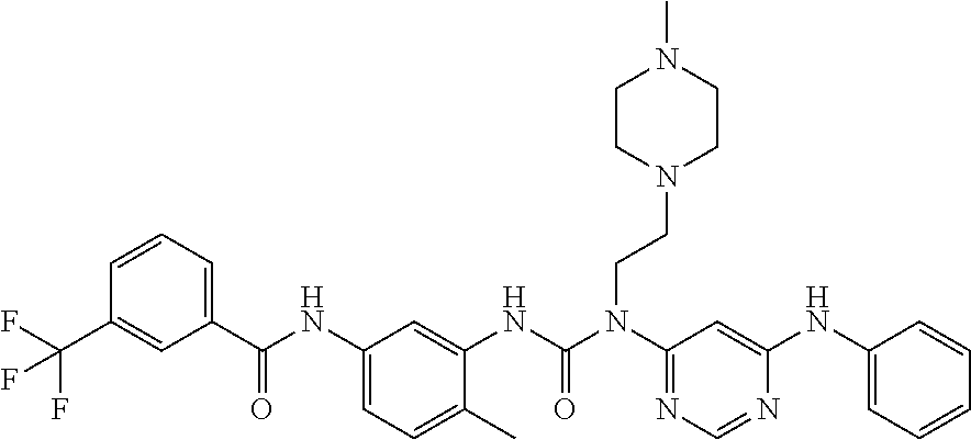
C1(C(NC2=CC=C(C)C(NC(N(C3=NC=NC(NC4=CC=CC=C4)=C3)CCN3CCN(C)CC3)=O)=C2)=O)=CC=CC(C(F)(F)F)=C1
